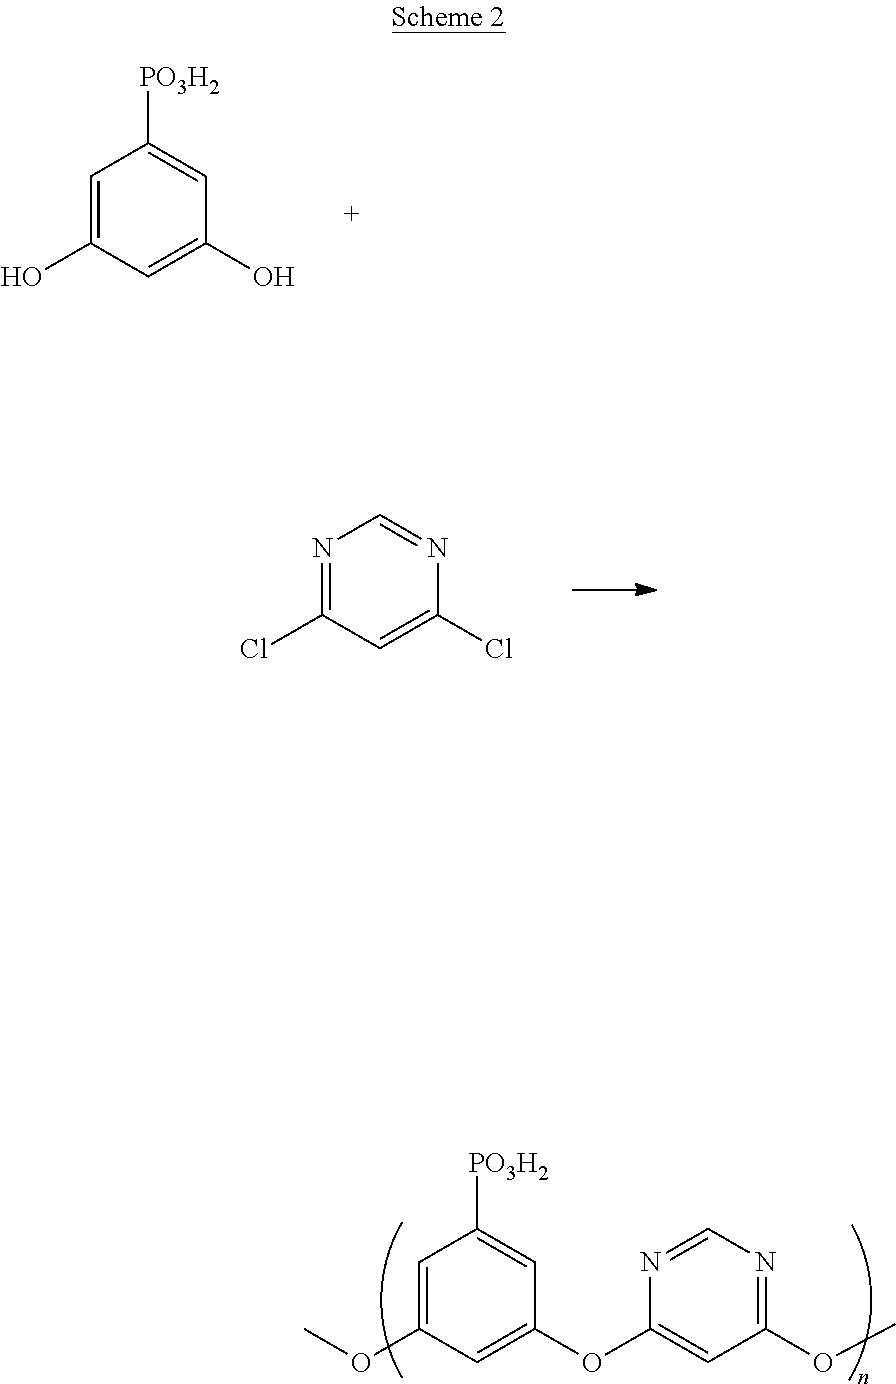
C1=C(O)C=C(O)C=C1[PO3H2].N1=C(Cl)C=C(Cl)N=C1.C1=C(OC)C=C(OC2=CC(OC)=NC=N2)C=C1[PO3H2]
